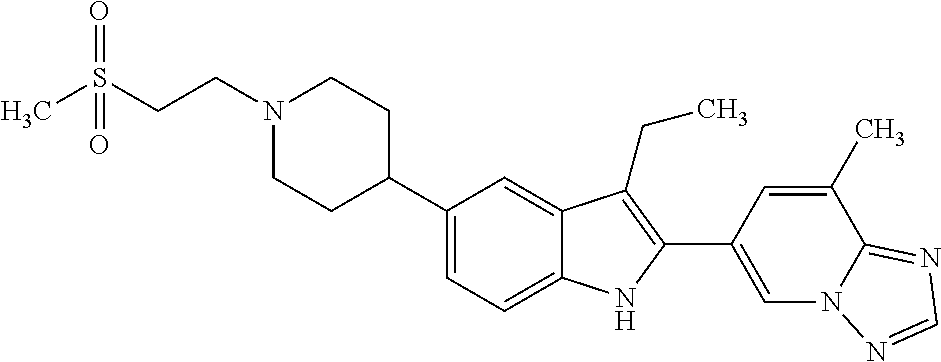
N1(CCS(C)(=O)=O)CCC(C2=CC=C3C(=C2)C(CC)=C(C2=CN4C(=NC=N4)C(C)=C2)N3)CC1
